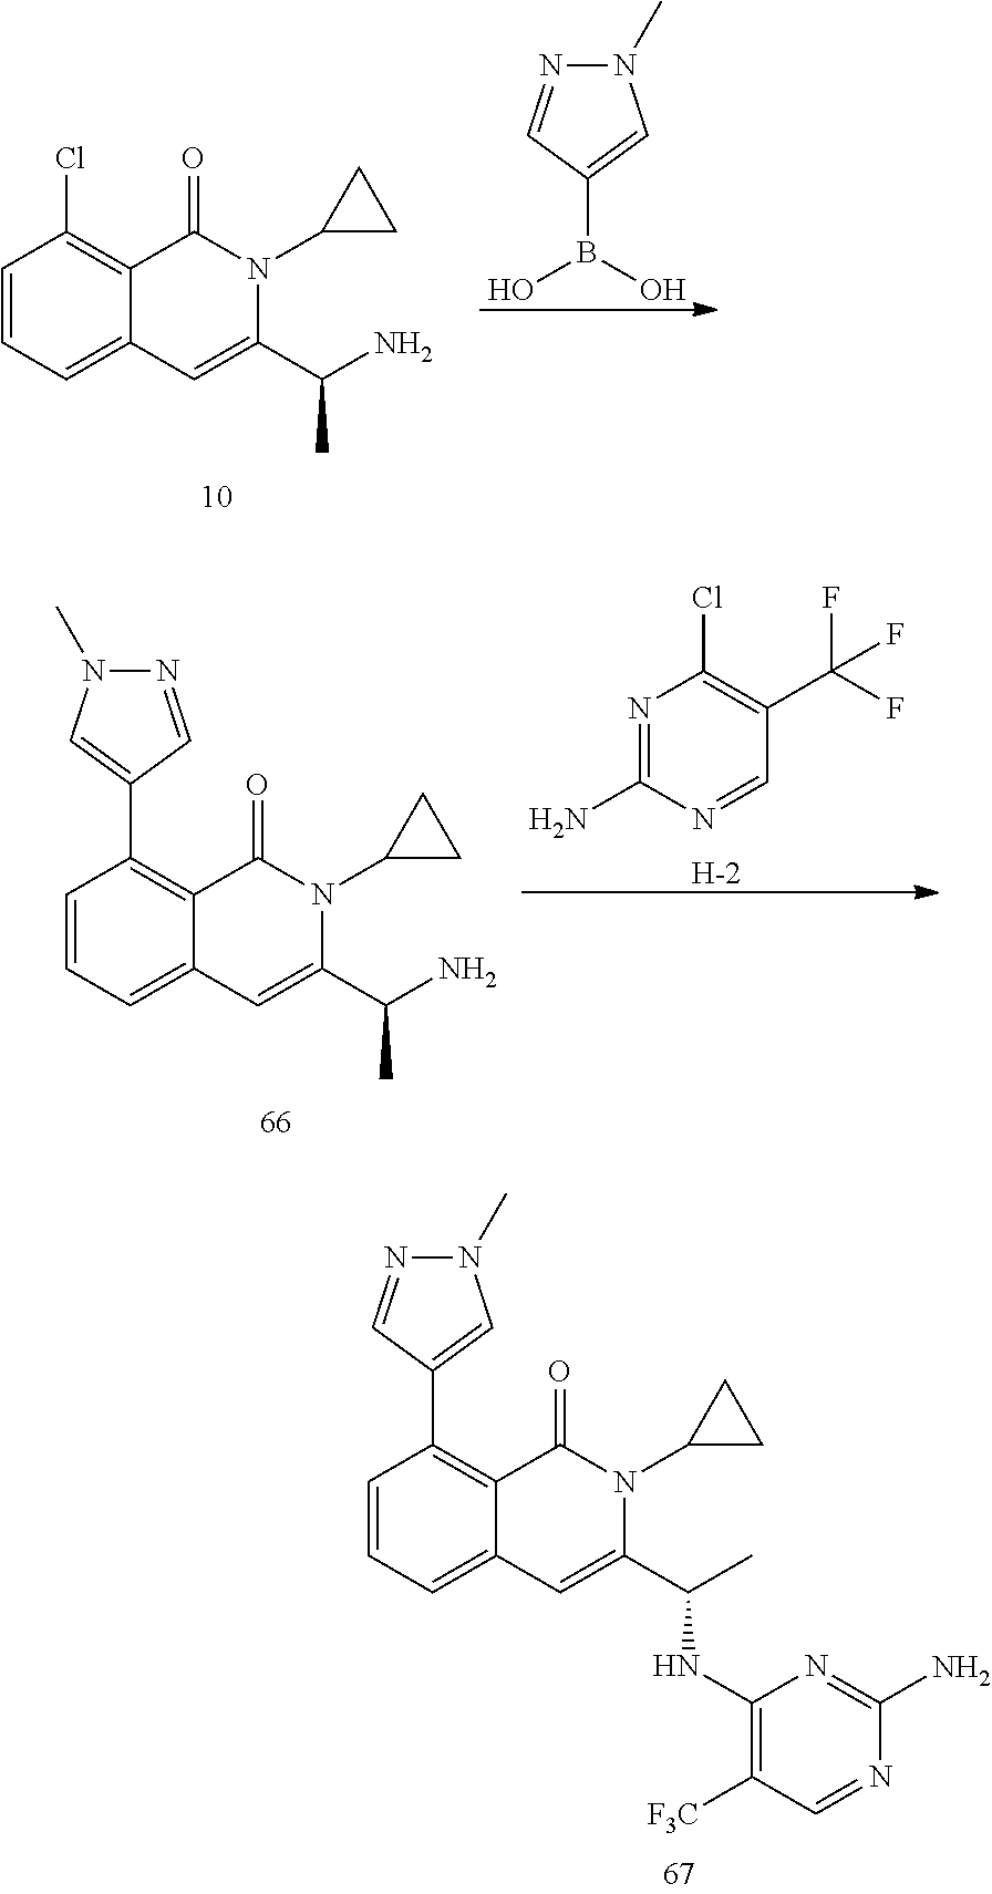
C1=CC=C2C(=C1C1=CN(C)N=C1)C(=O)N(C1CC1)C(C(NC1=C([F3C])C=NC(N)=N1)C)=C2.N1(C)N=CC(B(O)O)=C1.C1=CC=C2C(=C1Cl)C(=O)N(C1CC1)C(C(N)C)=C2.C1=CC=C2C(=C1C1=CN(C)N=C1)C(=O)N(C1CC1)C(C(N)C)=C2.N1=C(N)N=CC(C(F)(F)F)=C1Cl.[H]
